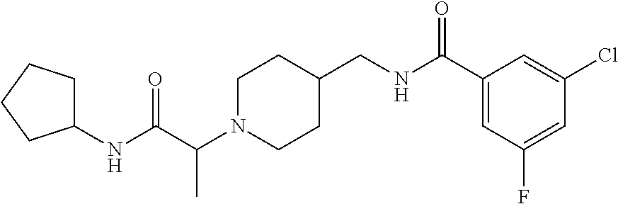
C1N(C(C(NC2CCCC2)=O)C)CCC(CNC(C2=CC(F)=CC(Cl)=C2)=O)C1
